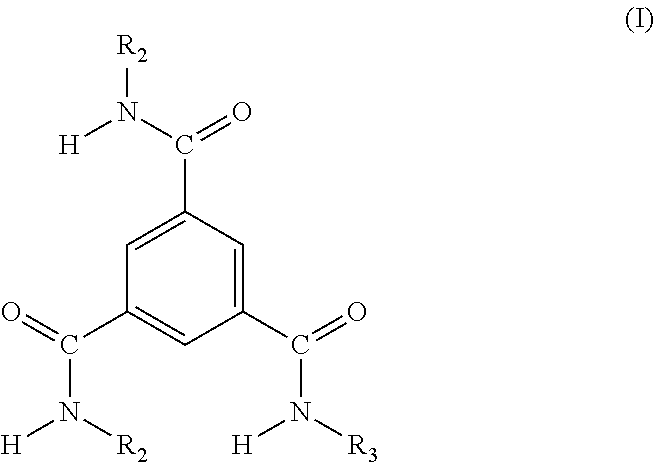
C1=C(C(N([H])[R2])=O)C=C(C(=O)N([R3])[H])C=C1C(=O)N([R2])[H]
